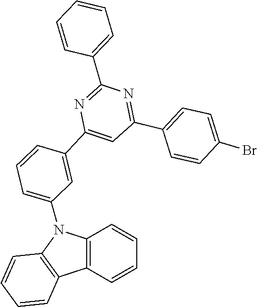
C12=C(C=CC=C1)N(C1=CC=CC(C3=CC(C4=CC=C(Br)C=C4)=NC(C4=CC=CC=C4)=N3)=C1)C1=C2C=CC=C1
